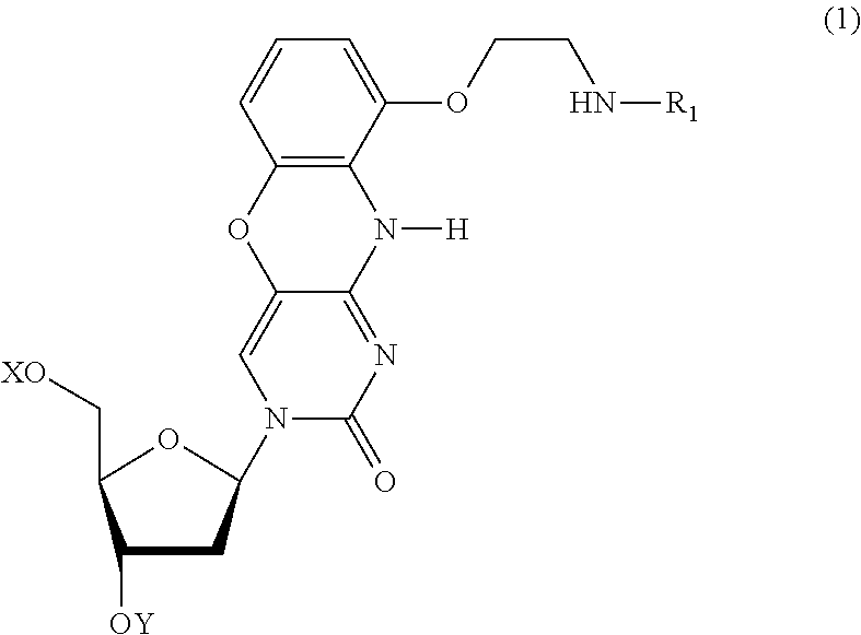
N1(C2CC([OY])C(C[XO])O2)C(=O)N=C2C(=C1)OC1=C(N2[H])C(OCCN[R1])=CC=C1
